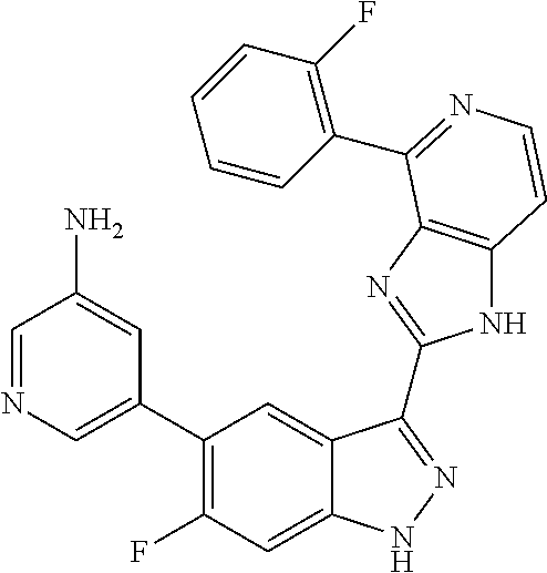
C1=C(C2=C(F)C=C3C(=C2)C(C2=NC4=C(N2)C=CN=C4C2=C(F)C=CC=C2)=NN3)C=C(N)C=N1
